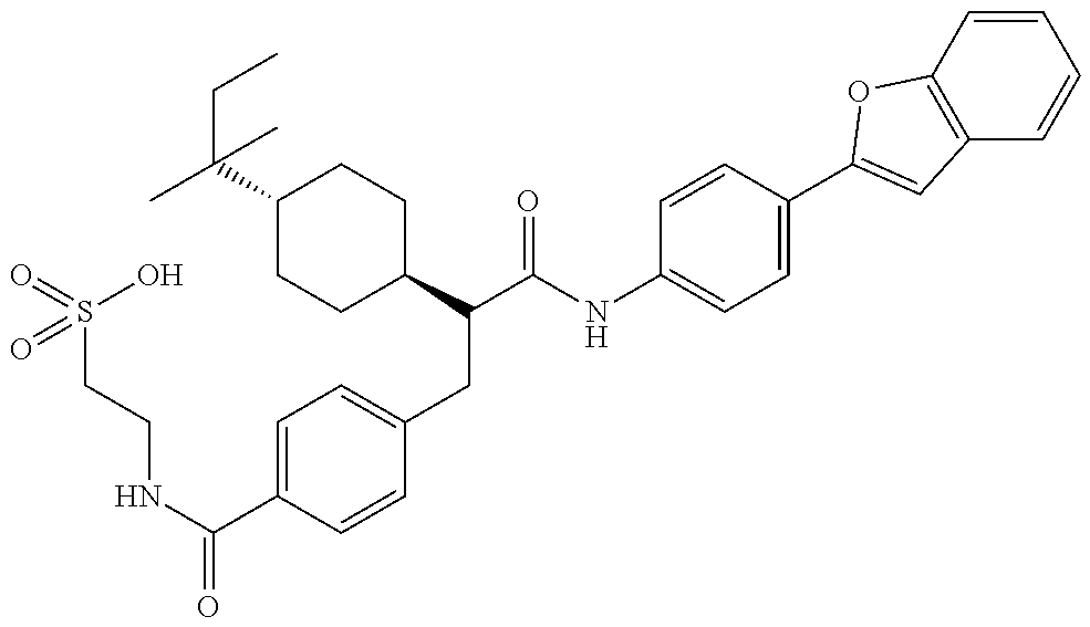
O=S(CCNC(C1=CC=C(CC(C(NC2=CC=C(C3=CC4=C(C=CC=C4)O3)C=C2)=O)C2CCC(C(C)(CC)C)CC2)C=C1)=O)(O)=O
